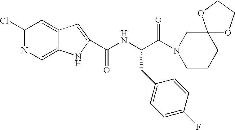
C1(Cl)=NC=C2C(=C1)C=C(C(NC(C(N1CCCC3(C1)OCCO3)=O)CC1=CC=C(F)C=C1)=O)N2
